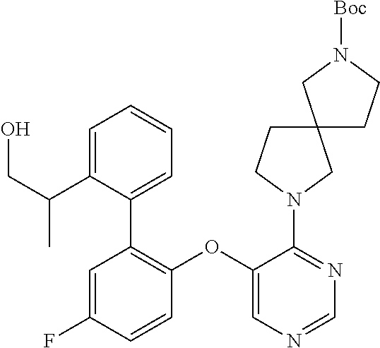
C1=NC=C(OC2=C(C3=CC=CC=C3C(CO)C)C=C(F)C=C2)C(N2CC3(CC2)CN([Boc])CC3)=N1
